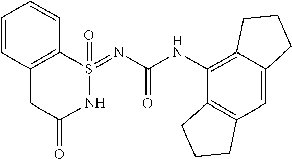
C12=C(C=C3C(=C1NC(=O)N=S1(=O)C4=C(CC(=O)N1)C=CC=C4)CCC3)CCC2
